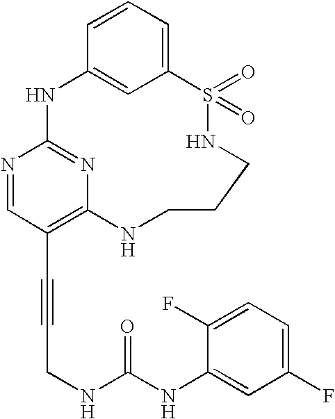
C1=CC=C2C=C1NC1=NC(=C(C#CCNC(NC3=CC(F)=CC=C3F)=O)C=N1)NCCCNS2(=O)=O
